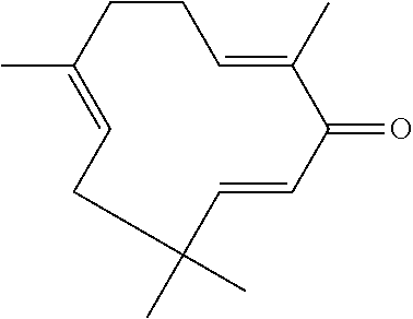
C1CC(C)=CCC(C)(C)C=CC(=O)C(C)=C1
